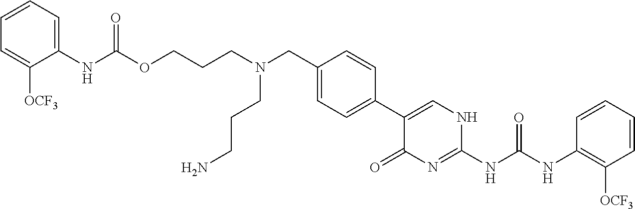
N(CC1=CC=C(C2=CNC(NC(NC3=C([OCF3])C=CC=C3)=O)=NC2=O)C=C1)(CCCN)CCCOC(NC1=CC=CC=C1[OCF3])=O
